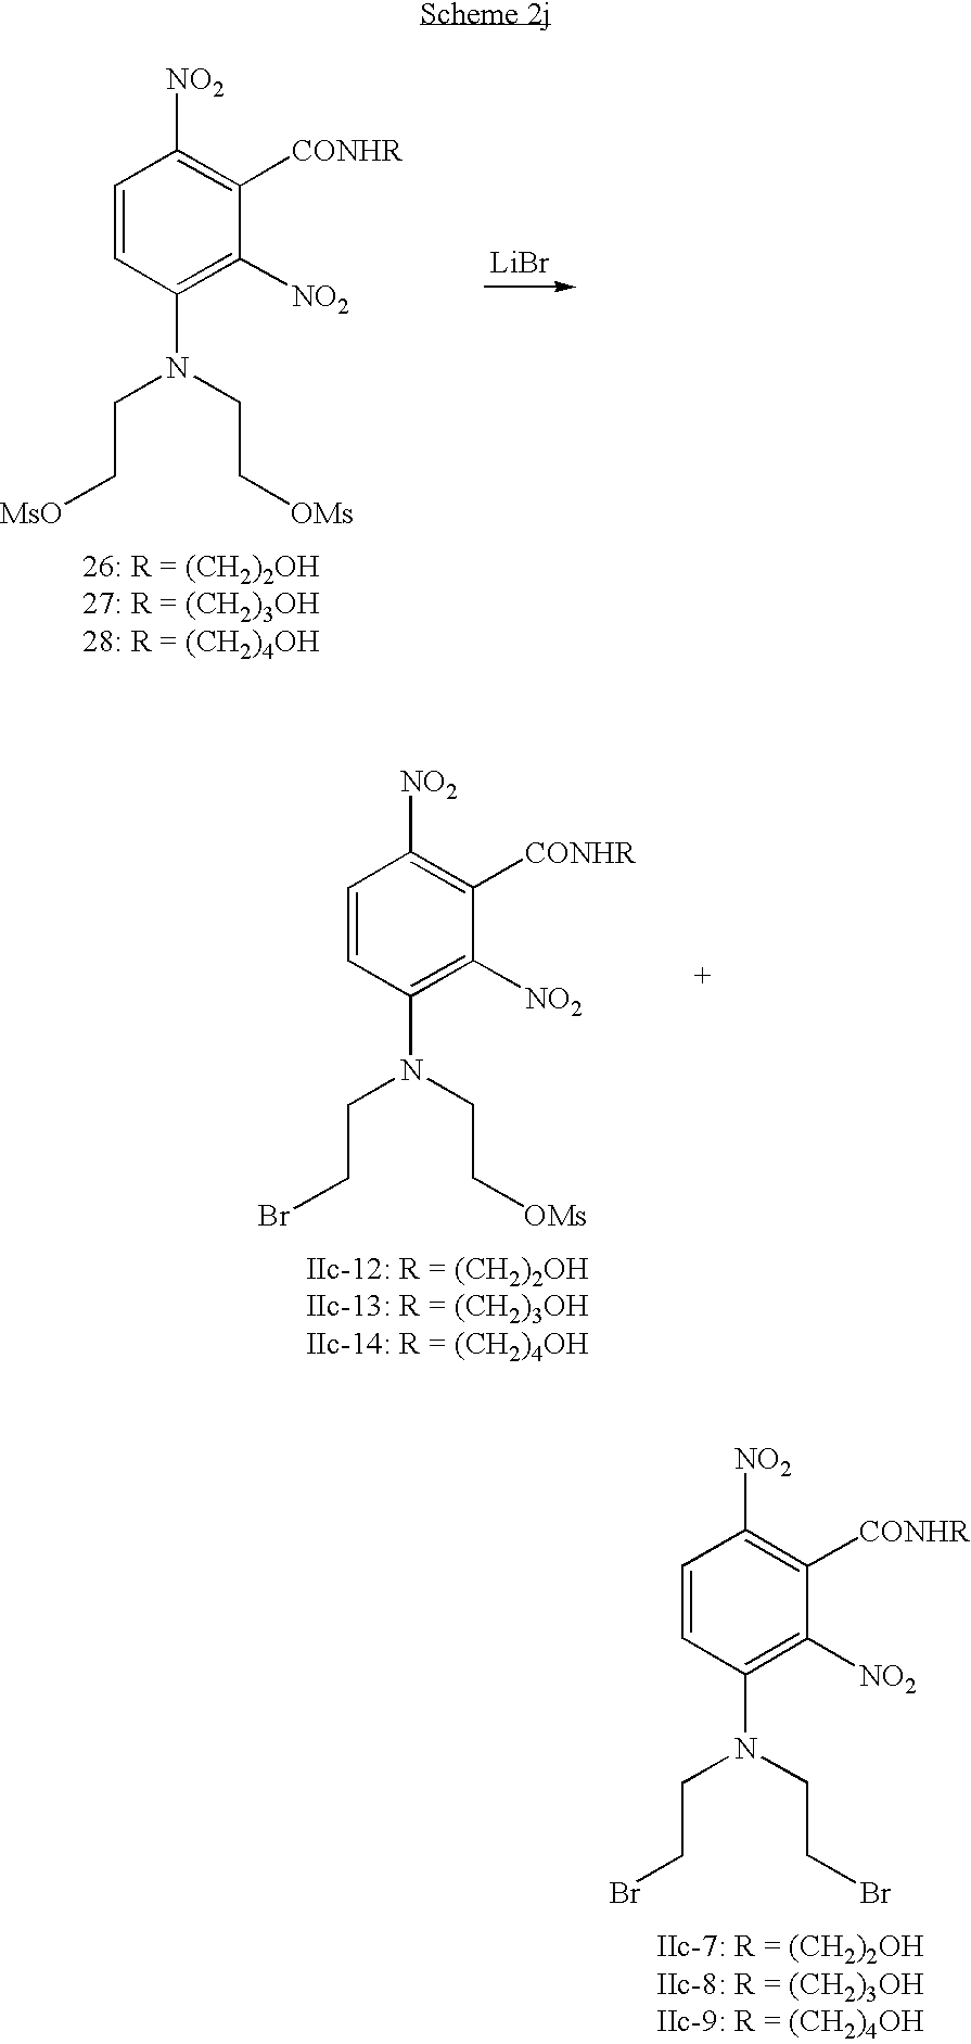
C1=CC(N(CCBr)CCBr)=C([NO2])C([CONHR])=C1[NO2].C1=CC(N(CC[MsO])CC[OMs])=C([NO2])C([CONHR])=C1[NO2].[LiBr].C1=CC(N(CCBr)CC[OMs])=C([NO2])C([CONHR])=C1[NO2]
